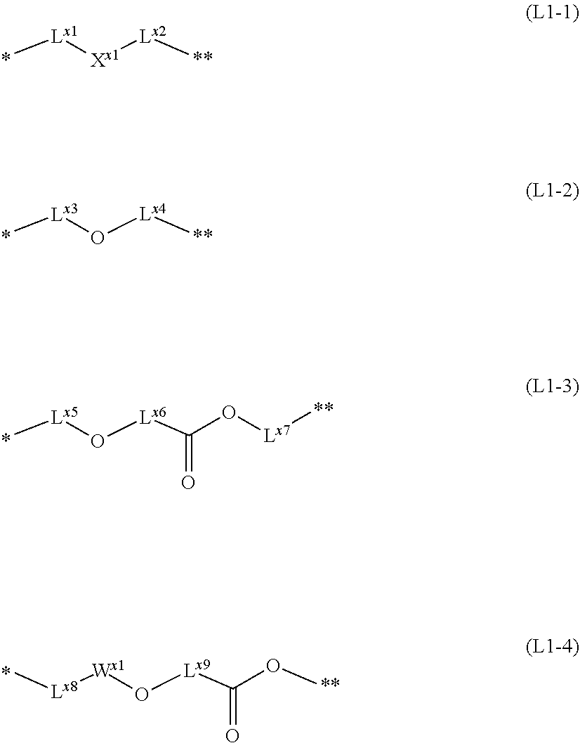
C[Lx1][Xx1][Lx2]C.C[Lx3]O[Lx4]C.C[Lx5]O[Lx6]C(=O)O[Lx7]C.[Lx8]([Wx1]O[Lx9]C(=O)OC)C
